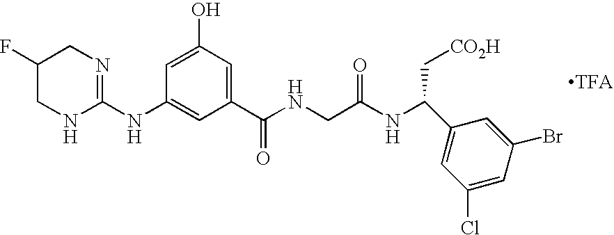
C1(NC2=NCC(F)CN2)=CC(C(=O)NCC(NC(C2=CC(Cl)=CC(Br)=C2)C[CO2H])=O)=CC(O)=C1
